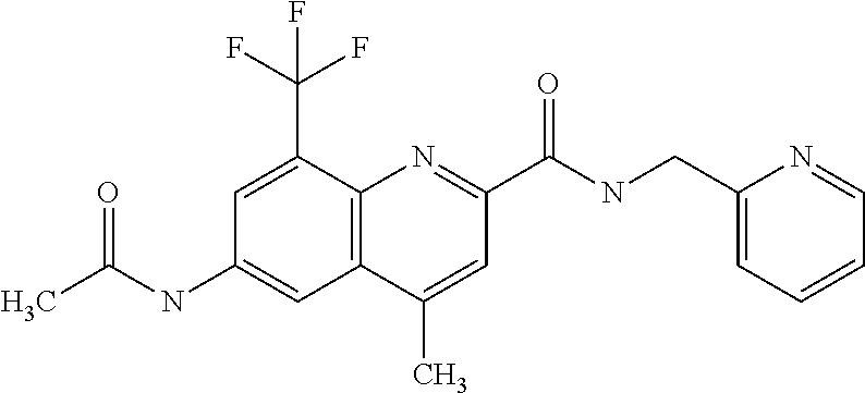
C1(C)=CC(C(NCC2=CC=CC=N2)=O)=NC2=C1C=C(NC(C)=O)C=C2C(F)(F)F
